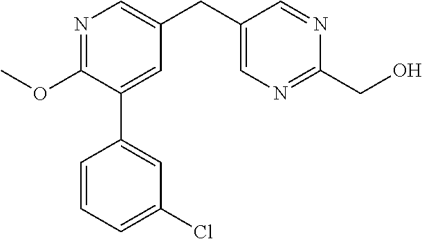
C1(OC)=NC=C(CC2=CN=C(CO)N=C2)C=C1C1=CC(Cl)=CC=C1
